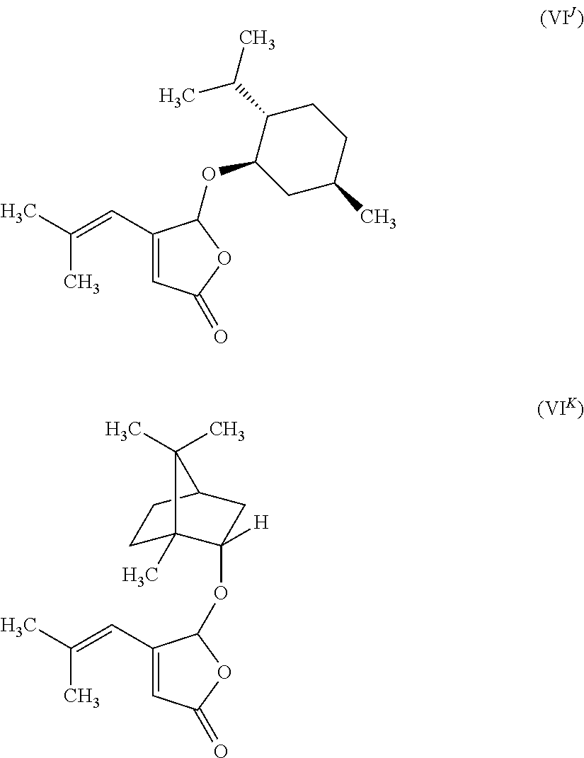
C1(C=C(C)C)=CC(=O)OC1OC1CC(C)CCC1C(C)C.C1(C=C(C)C)=CC(=O)OC1OC1([H])C2(C)CCC(C1)C2(C)C
